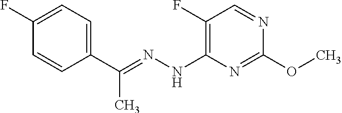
C1(C(=NNC2=C(F)C=NC(OC)=N2)C)=CC=C(F)C=C1
